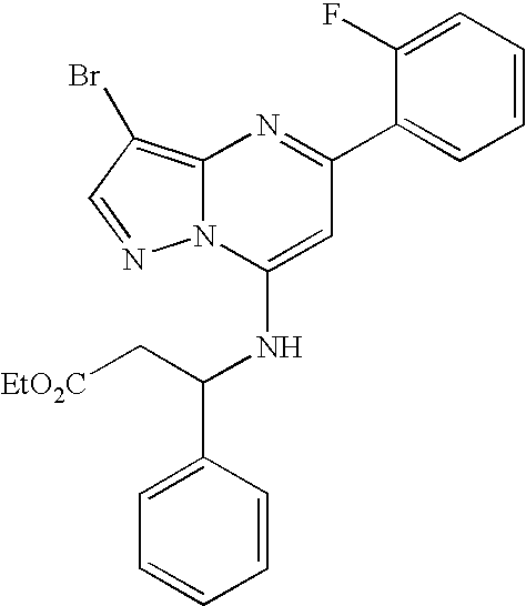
C1(C2=NC3=C(Br)C=NN3C(NC(C3=CC=CC=C3)C[EtO2C])=C2)=CC=CC=C1F
